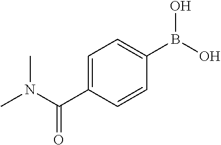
C1=C(C(N(C)C)=O)C=CC(B(O)O)=C1
